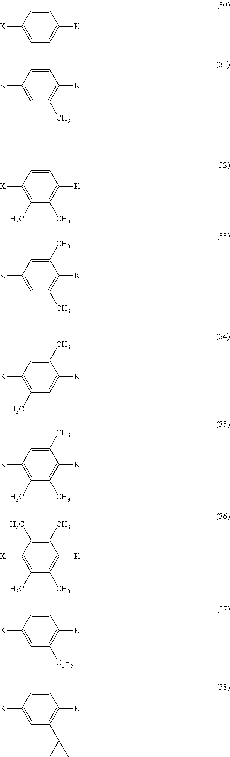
C1=CC([K])=CC=C1[K].C1=CC([K])=CC(C)=C1[K].C1=CC([K])=C(C)C(C)=C1[K].C1(C)=CC([K])=CC(C)=C1[K].C1(C)=CC([K])=C(C)C=C1[K].C1(C)=CC([K])=C(C)C(C)=C1[K].C1(C)=C(C)C([K])=C(C)C(C)=C1[K].C1=CC([K])=CC([C2H5])=C1[K].C1=CC([K])=CC(C(C)(C)C)=C1[K]
